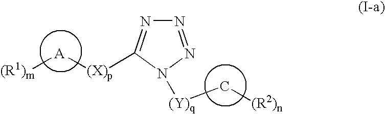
[(R1)m][A][(X)p]C1=NN=NN1[(Y)q]C[(R2)n]
